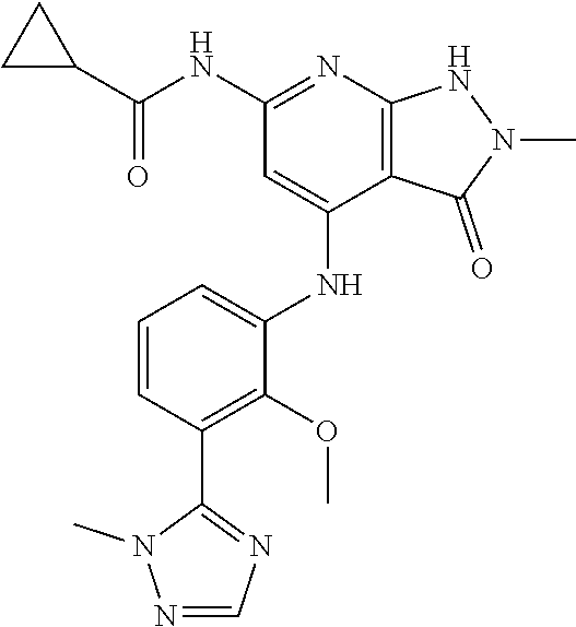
N(C1=NC2=C(C(NC3=CC=CC(C4=NC=NN4C)=C3OC)=C1)C(=O)N(C)N2)C(C1CC1)=O
